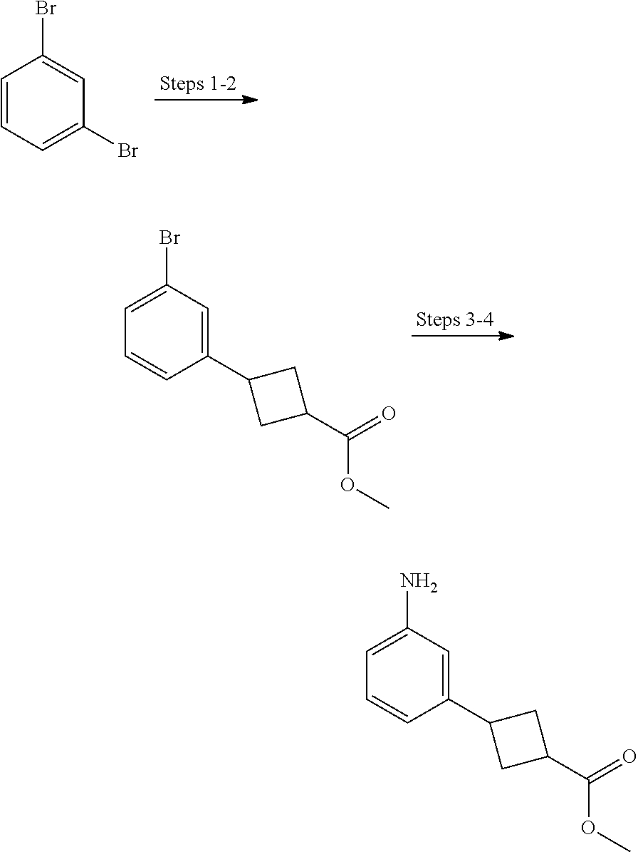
C1=CC=C(Br)C=C1Br.C1=C(Br)C=C(C2CC(C(=O)OC)C2)C=C1.C1=C(N)C=C(C2CC(C(=O)OC)C2)C=C1
